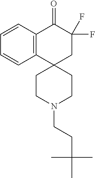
C12=C(C=CC=C1)C(=O)C(F)(F)CC21CCN(CCC(C)(C)C)CC1
